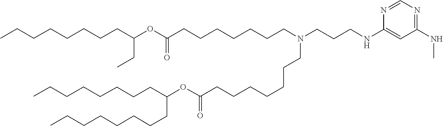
O(C(=O)CCCCCCCN(CCCCCCCC(OC(CCCCCCCC)CC)=O)CCCNC1=CC(NC)=NC=N1)C(CCCCCCCC)CCCCCCCC
